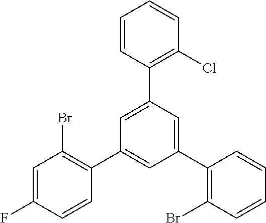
C1=C(F)C=CC(C2=CC(C3=C(Br)C=CC=C3)=CC(C3=C(Cl)C=CC=C3)=C2)=C1Br
